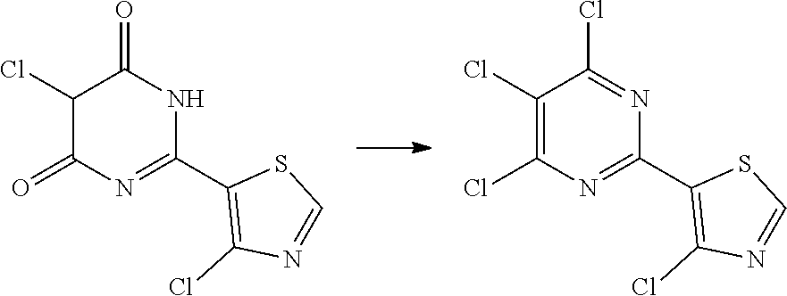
N1=C(Cl)C(Cl)=C(Cl)N=C1C1=C(Cl)N=CS1.N1C(C2=C(Cl)N=CS2)=NC(=O)C(Cl)C1=O
